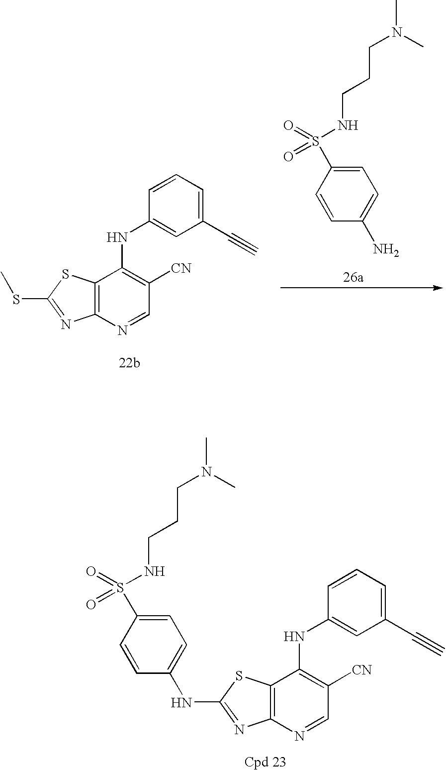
C12=C(N=CC([CN])=C1NC1=CC(C#C)=CC=C1)N=C(SC)S2.C1=C(S(=O)(=O)NCCCN(C)C)C=CC(N)=C1.C12=C(N=CC([CN])=C1NC1=CC(C#C)=CC=C1)N=C(NC1=CC=C(S(=O)(=O)NCCCN(C)C)C=C1)S2
